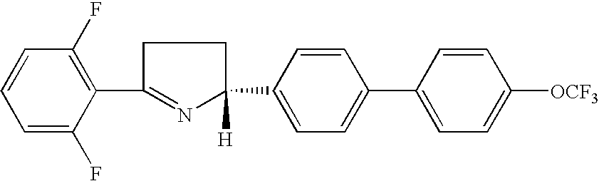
C1=C(F)C(C2=NC(C3=CC=C(C4=CC=C([OCF3])C=C4)C=C3)([H])CC2)=C(F)C=C1
